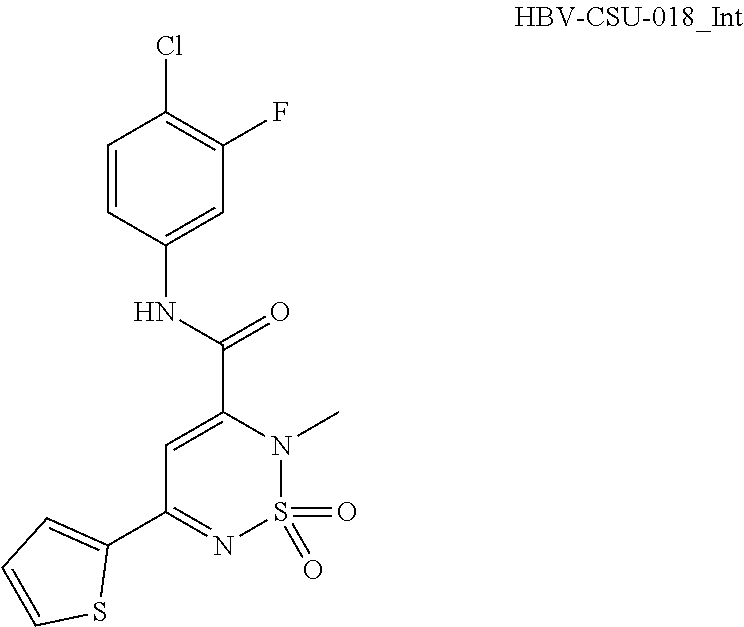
C1=C(C(NC2=CC(F)=C(Cl)C=C2)=O)N(C)S(=O)(=O)N=C1C1=CC=CS1
